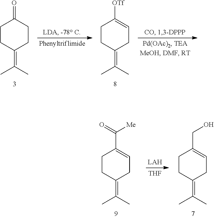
C1CC(=C(C)C)CCC1=O.C1CC(=C(C)C)CC=C1[OTf].C1CC(=C(C)C)CC=C1C(=O)[Me].[THF].C1CC(=C(C)C)CC=C1CO
